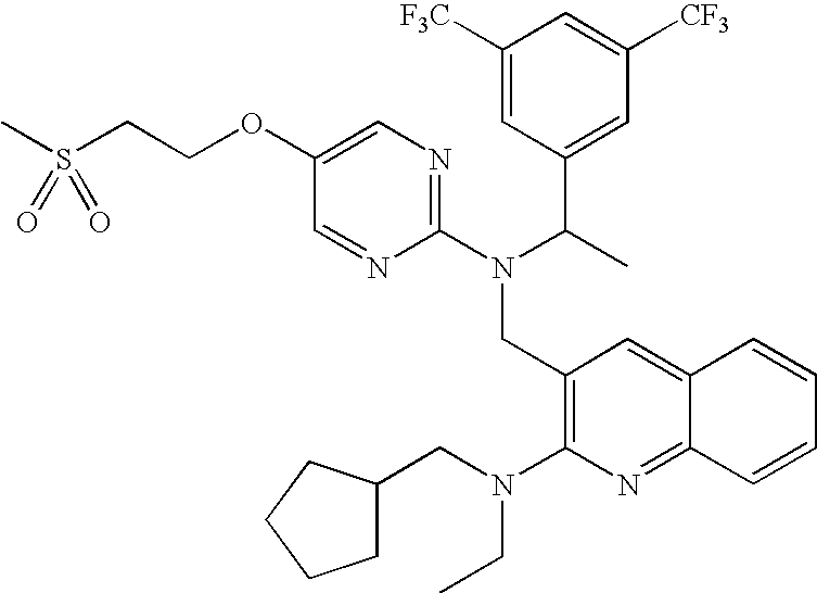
CS(CCOC1=CN=C(N(C(C)C2=CC([CF3])=CC([F3C])=C2)CC2=C(N(CC3CCCC3)CC)N=C3C(=C2)C=CC=C3)N=C1)(=O)=O
